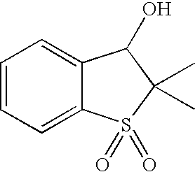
C1=CC=C2C(=C1)C(O)C(C)(C)S2(=O)=O
